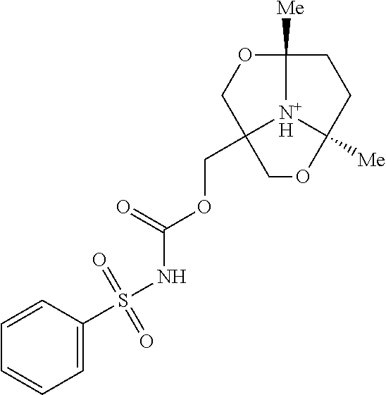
C12([Me])[N+H]3C(COC(NS(C4=CC=CC=C4)(=O)=O)=O)(COC3([Me])CC1)CO2
